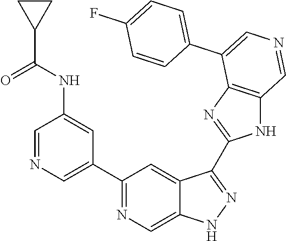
C1(C2=CN=CC(NC(=O)C3CC3)=C2)=NC=C2C(=C1)C(C1=NC3=C(N1)C=NC=C3C1=CC=C(F)C=C1)=NN2
